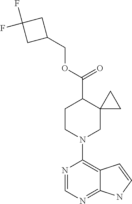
N1=CN=C2C(=C1N1CC3(C(C(OCC4CC(F)(F)C4)=O)CC1)CC3)C=CN2
